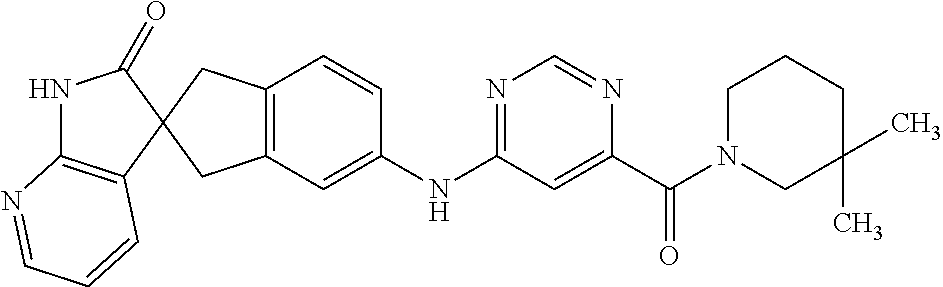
N1C2=C(C=CC=N2)C2(C1=O)CC1=C(C2)C=C(NC2=NC=NC(C(=O)N3CC(C)(C)CCC3)=C2)C=C1
